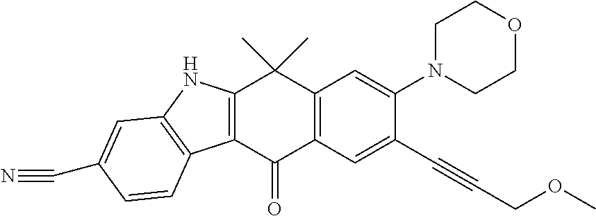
C12=C(C(=O)C3=C(C1(C)C)C=C(N1CCOCC1)C(C#CCOC)=C3)C1=C(N2)C=C(C#N)C=C1
